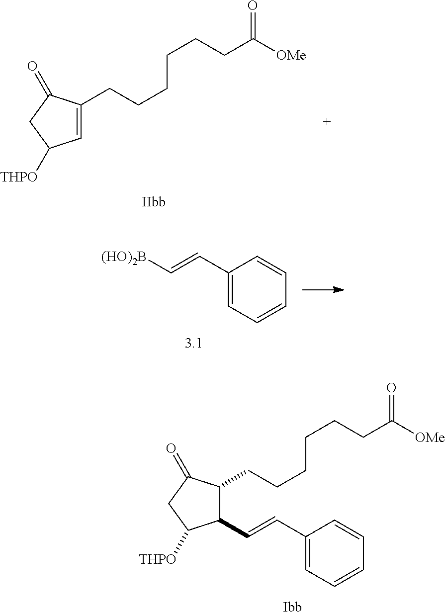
C1=C(CCCCCCC([OMe])=O)C(=O)CC1[THPO].C1(C=CC2=CC=CC=C2)C(CCCCCCC([OMe])=O)C(=O)CC1[THPO].C1(C=C[(HO)2B])=CC=CC=C1
